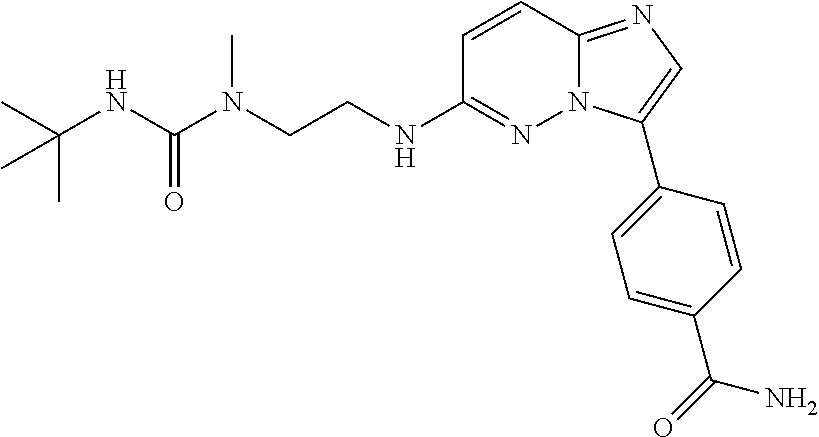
C1=CC2=NC=C(C3=CC=C(C(=O)N)C=C3)N2N=C1NCCN(C(NC(C)(C)C)=O)C
